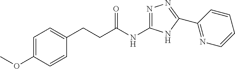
C1(CCC(NC2=NN=C(C3=NC=CC=C3)N2)=O)=CC=C(OC)C=C1
